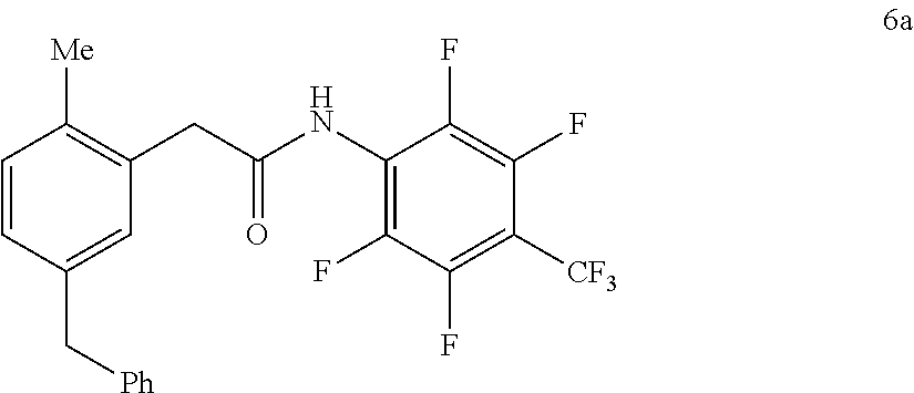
C1=CC(C[Ph])=CC(CC(NC2=C(F)C(F)=C([CF3])C(F)=C2F)=O)=C1[Me]
